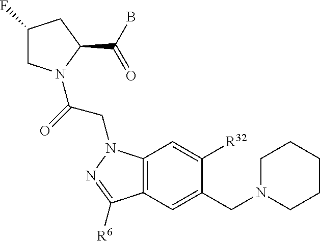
C1(F)CN(C(=O)CN2C3=C(C=C(CN4CCCCC4)C([R32])=C3)C([R6])=N2)C(C(B)=O)C1
